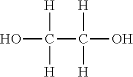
[H]C([H])(C([H])([H])O)O
